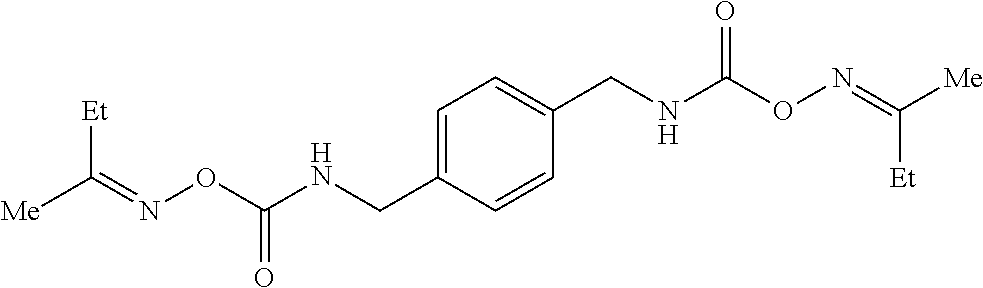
C(=NOC(NCC1=CC=C(CNC(ON=C([Me])[Et])=O)C=C1)=O)([Me])[Et]
